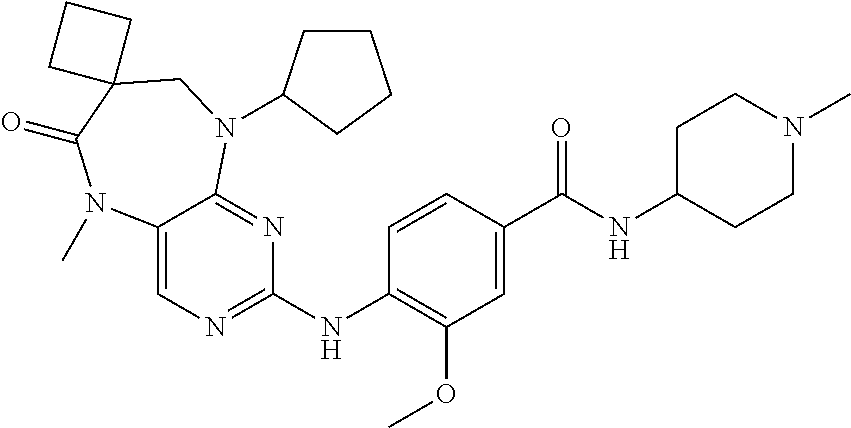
C1(C(NC2CCN(C)CC2)=O)=CC(OC)=C(NC2=NC=C3C(=N2)N(C2CCCC2)CC2(C(=O)N3C)CCC2)C=C1
